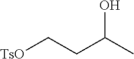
[TsO]CCC(C)O
